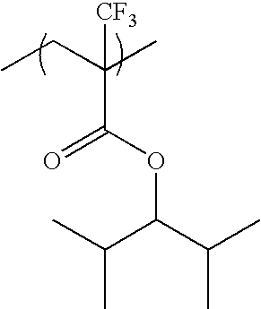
CCC(C)(C(OC(C(C)C)C(C)C)=O)[CF3]
